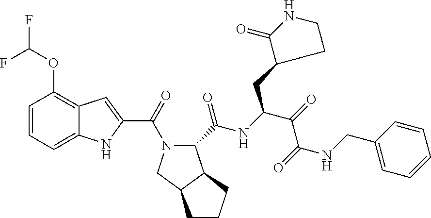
C1=CC=C2C(=C1OC(F)F)C=C(C(=O)N1C(C(NC(C(=O)C(=O)NCC3=CC=CC=C3)CC3C(=O)NCC3)=O)C3C(C1)CCC3)N2
